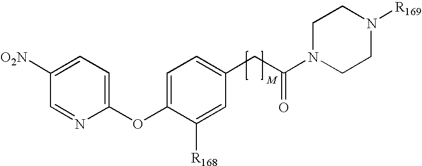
C1(OC2=CC=C(CC(N3CCN([R169])CC3)=O)C=C2[R168])=CC=C([O2N])C=N1
